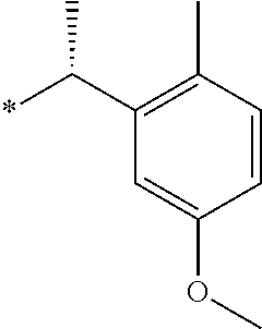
*C(C1=C(C)C=CC(OC)=C1)C
